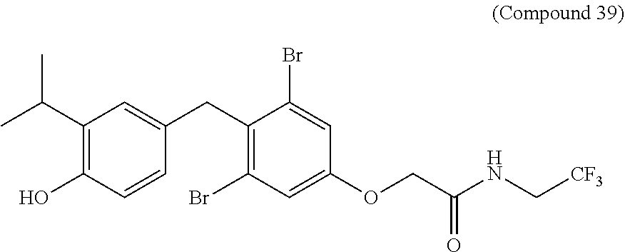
C1(C(C)C)=C(O)C=CC(CC2=C(Br)C=C(OCC(NC[CF3])=O)C=C2Br)=C1
